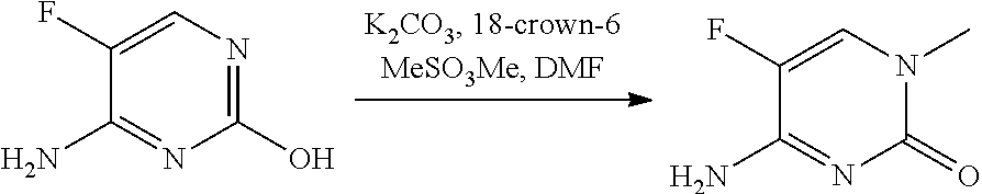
C1(O)=NC=C(F)C(N)=N1.C1(=O)N(C)C=C(F)C(N)=N1
